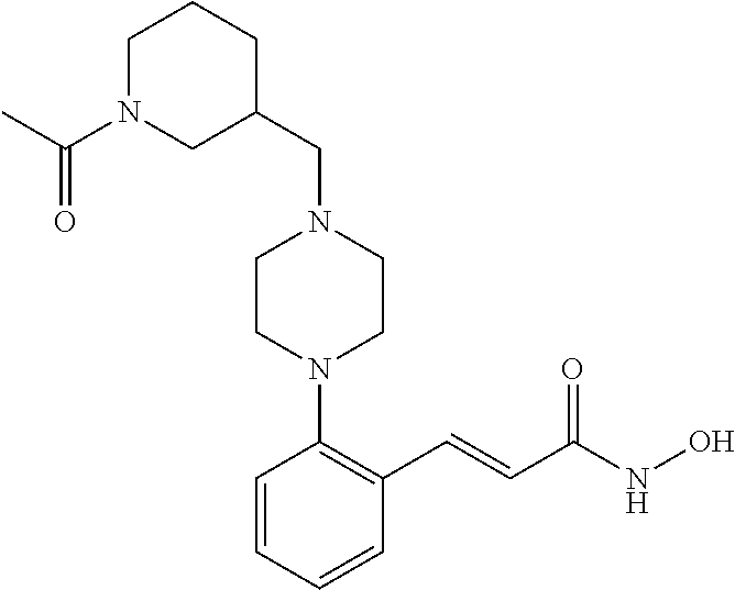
C1N(C(C)=O)CC(CN2CCN(C3=C(C=CC(NO)=O)C=CC=C3)CC2)CC1
